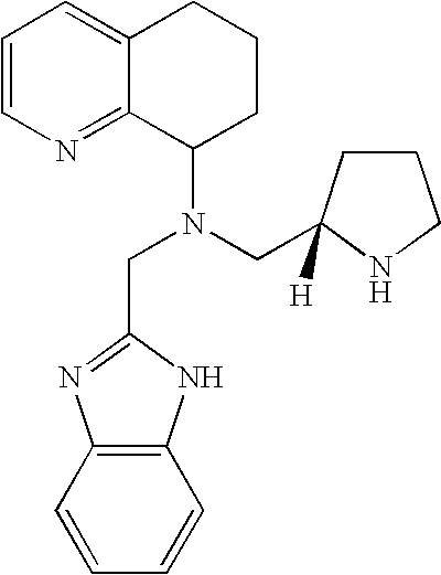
C1=CN=C2C(=C1)CCCC2N(CC1([H])CCCN1)CC1=NC2=C(N1)C=CC=C2
